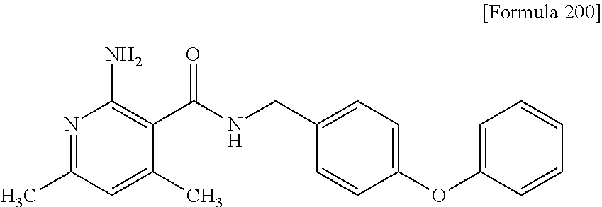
N1=C(C)C=C(C)C(C(NCC2=CC=C(OC3=CC=CC=C3)C=C2)=O)=C1N
